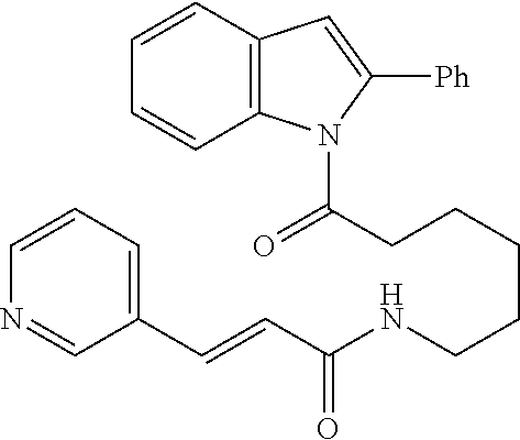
C(CCCCCNC(C=CC1=CC=CN=C1)=O)(N1C2=C(C=C1[Ph])C=CC=C2)=O
